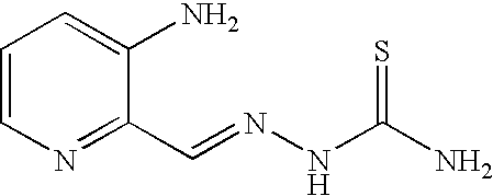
C1=CN=C(C=NNC(=S)N)C(N)=C1
